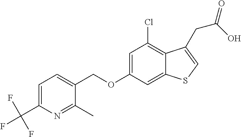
C12=CC(OCC3=CC=C(C(F)(F)F)N=C3C)=CC(Cl)=C1C(CC(=O)O)=CS2
